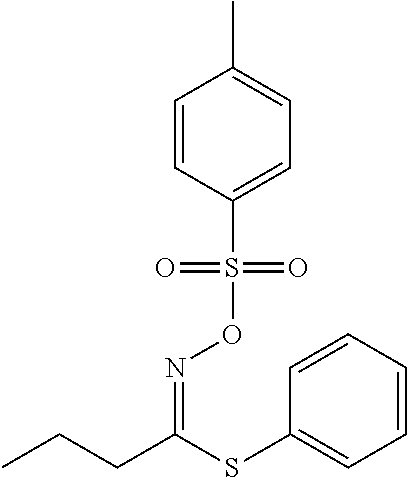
C1=CC(S(ON=C(CCC)SC2=CC=CC=C2)(=O)=O)=CC=C1C
